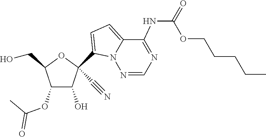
OCC1OC(C#N)(C2=CC=C3C(NC(=O)OCCCCC)=NC=NN32)C(O)C1OC(=O)C
